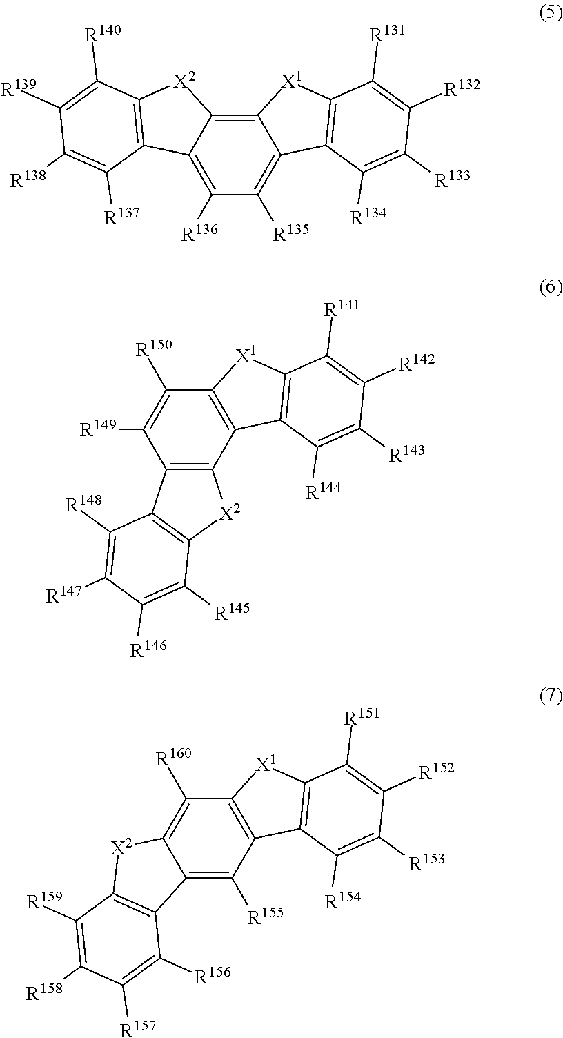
C12=C([R136])C([R135])=C3C(=C1[X2]C1=C2C([R137])=C([R138])C([R139])=C1[R140])[X1]C1=C3C([R134])=C([R133])C([R132])=C1[R131].C12=C(C3=C(C([R150])=C1[R149])[X1]C1=C3C([R144])=C([R143])C([R142])=C1[R141])[X2]C1=C2C([R148])=C([R147])C([R146])=C1[R145].C12=C([R155])C3=C(C([R160])=C1[X2]C1=C2C([R156])=C([R157])C([R158])=C1[R159])[X1]C1=C3C([R154])=C([R153])C([R152])=C1[R151]
